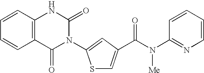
C12=C(C=CC=C1)NC(=O)N(C1=CC(C(N([Me])C3=NC=CC=C3)=O)=CS1)C2=O
